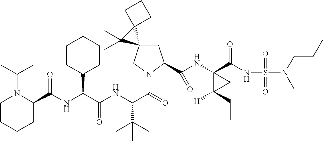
C1C(C(NC2(C(NS(N(CCC)CC)(=O)=O)=O)C([H])(C=C)C2)=O)N(C(=O)C(NC(C(NC(=O)C2N(C(C)C)CCCC2)C2CCCCC2)=O)C(C)(C)C)CC12C1(C2(C)C)CCC1
